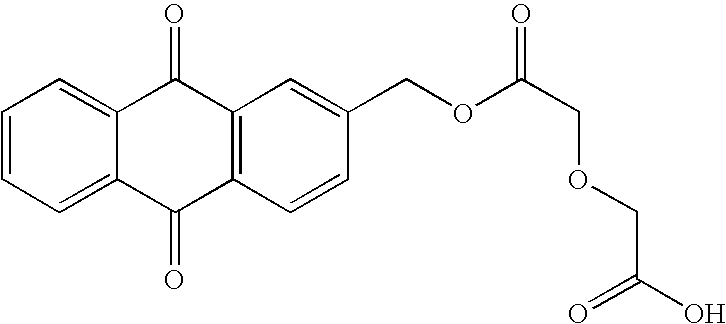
C1=CC=C2C(=C1)C(=O)C1=C(C2=O)C=CC(COC(COCC(O)=O)=O)=C1
